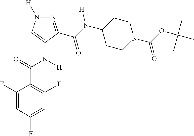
N1=C(C(=O)N(C2CCN(C(OC(C)(C)C)=O)CC2)[H])C(N([H])C(C2=C(F)C=C(F)C=C2F)=O)=CN1[H]
